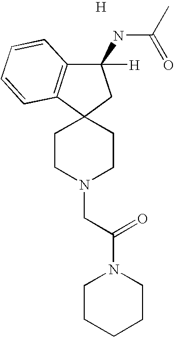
[H].C1CN(CC(N2CCCCC2)=O)CCC12C1=C(C(NC(C)=O)([H])C2)C=CC=C1
